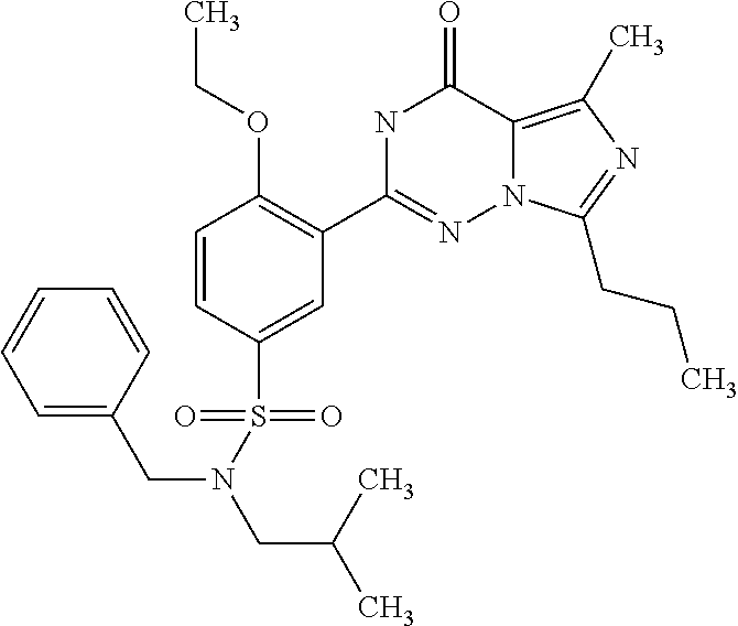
C1=CC(S(=O)(=O)N(CC(C)C)CC2=CC=CC=C2)=CC(C2=NN3C(=C(C)N=C3CCC)C(=O)N2)=C1OCC
